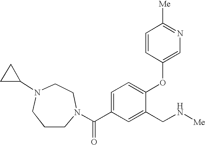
N1(C(C2=CC=C(OC3=CN=C([Me])C=C3)C(CN[Me])=C2)=O)CCN(C2CC2)CCC1
